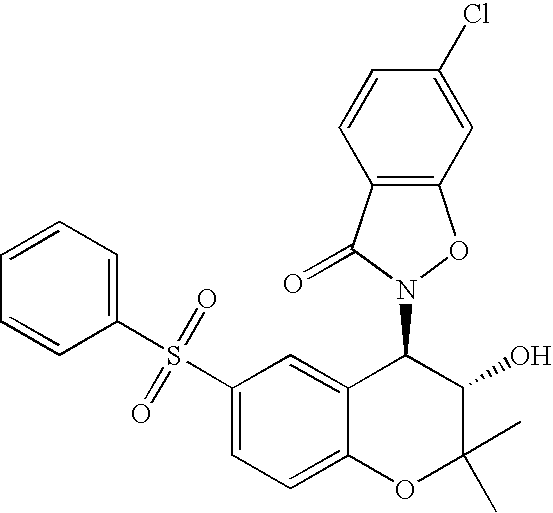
C1(N2C(=O)C3=C(O2)C=C(Cl)C=C3)C2=CC(S(C3=CC=CC=C3)(=O)=O)=CC=C2OC(C)(C)C1O
